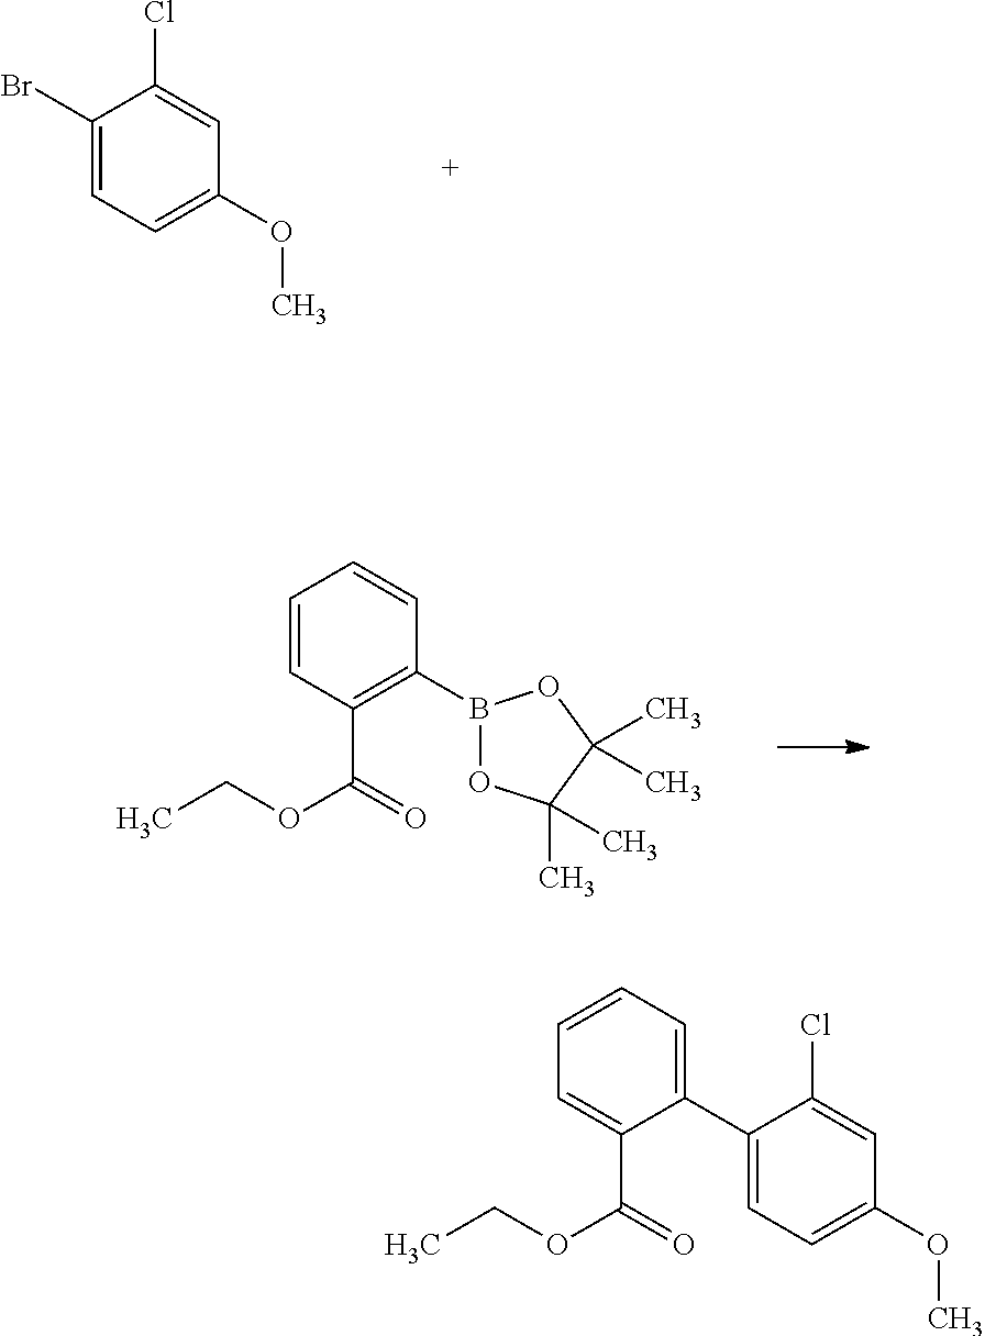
C1(Br)=CC=C(OC)C=C1Cl.C1=CC(C(=O)OCC)=C(B2OC(C)(C)C(C)(C)O2)C=C1.C1(C2=CC=CC=C2C(=O)OCC)=CC=C(OC)C=C1Cl
